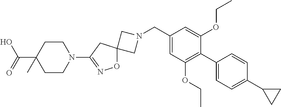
C1N(CC2=CC(OCC)=C(C3=CC=C(C4CC4)C=C3)C(OCC)=C2)CC12ON=C(N1CCC(C(O)=O)(C)CC1)C2
